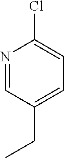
N1=CC(CC)=CC=C1Cl
